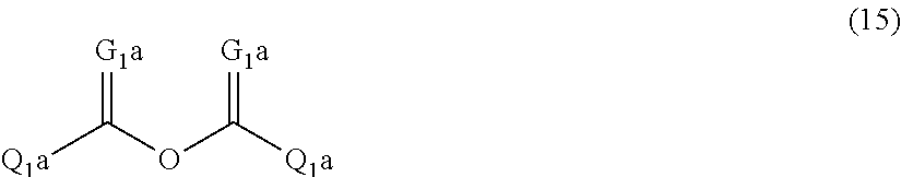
[Q1a]C(OC([Q1a])=[G1a])=[G1a]
